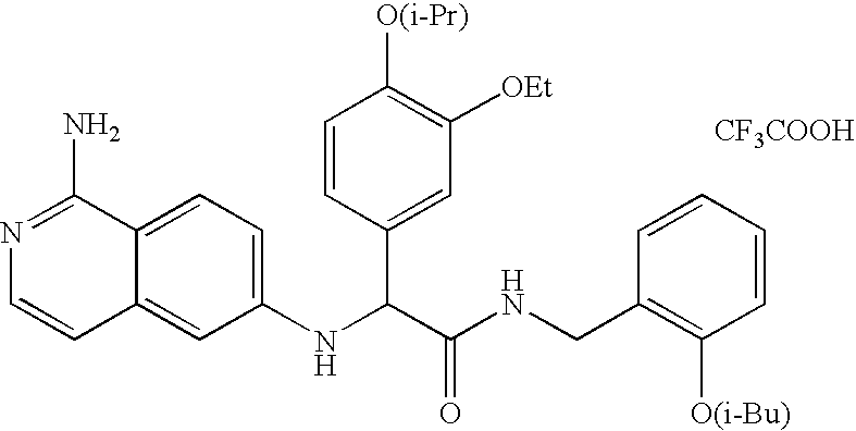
C1(NC(C(NCC2=C([O(i-Bu)])C=CC=C2)=O)C2=CC([OEt])=C([O(i-Pr)])C=C2)=CC=C2C(=C1)C=CN=C2N.[CF3COOH]
